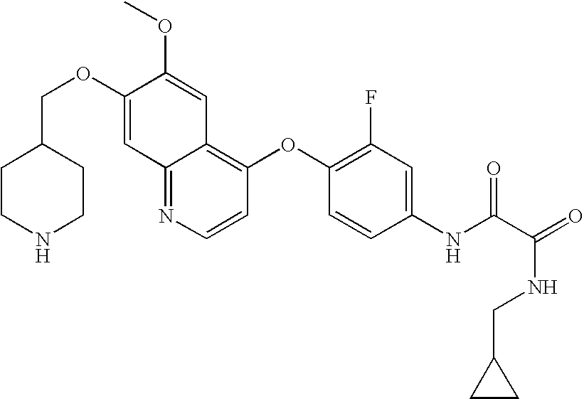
C12=NC=CC(OC3=C(F)C=C(NC(C(NCC4CC4)=O)=O)C=C3)=C1C=C(OC)C(OCC1CCNCC1)=C2
